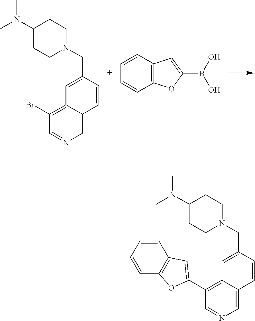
C1=C(CN2CCC(N(C)C)CC2)C=CC2=CN=CC(Br)=C12.C12=C(C=CC=C1)C=C(B(O)O)O2.C1=C(CN2CCC(N(C)C)CC2)C=CC2=CN=CC(C3=CC4=C(O3)C=CC=C4)=C12
